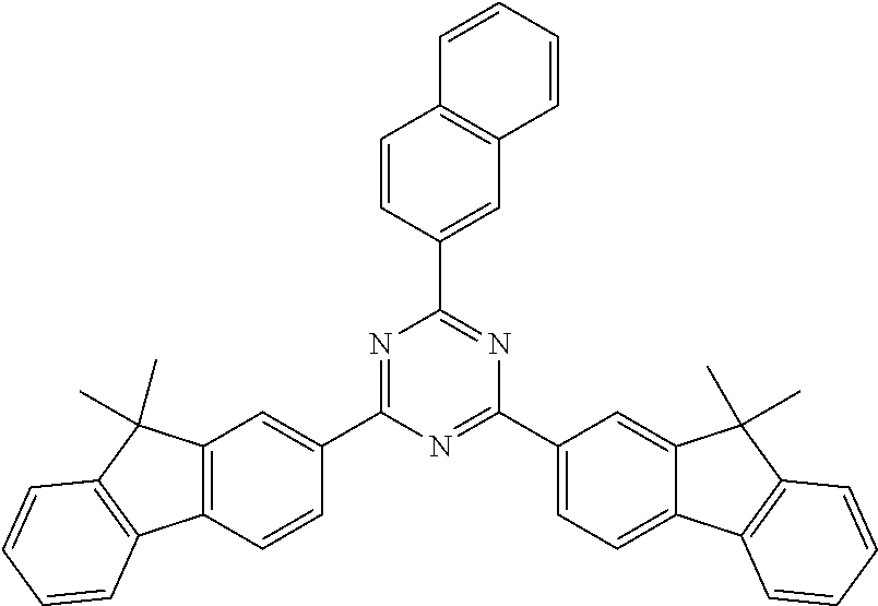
C1=CC(C2=NC(C3=CC=C4C(=C3)C(C)(C)C3=C4C=CC=C3)=NC(C3=CC4=C(C=C3)C3=C(C4(C)C)C=CC=C3)=N2)=CC2=C1C=CC=C2
